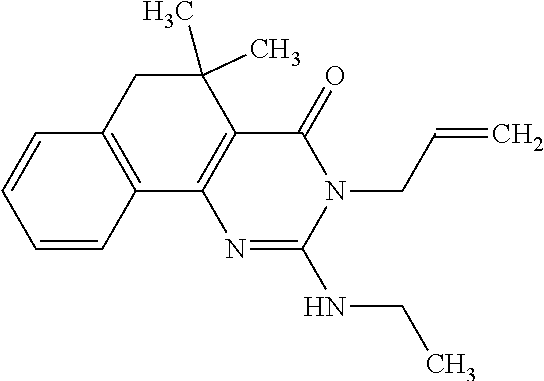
C1=CC2=C(C=C1)CC(C)(C)C1=C2N=C(NCC)N(CC=C)C1=O
